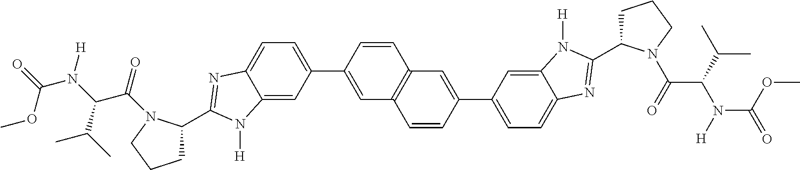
COC(N(C(C(=O)N1C(C2=NC3=CC=C(C4=CC5=C(C=C4)C=C(C4=CC=C6C(=C4)N([H])C(C4CCCN4C(C(N(C(=O)OC)[H])C(C)C)=O)=N6)C=C5)C=C3N2[H])CCC1)C(C)C)[H])=O
